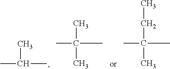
CC(C)C.CC(C)(C)C.CC(C)(CC)C
